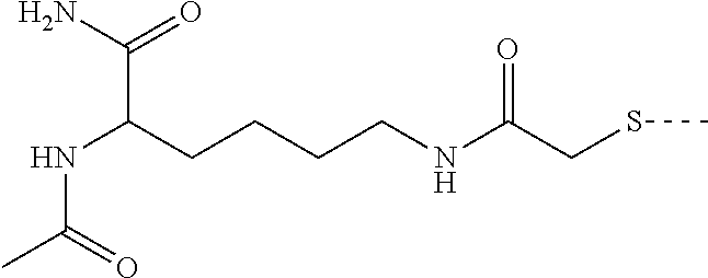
CC(=O)NC(C(N)=O)CCCCNC(CSC)=O
